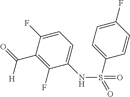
C1=C(F)C(C(=O)[H])=C(F)C(NS(C2=CC=C(F)C=C2)(=O)=O)=C1
